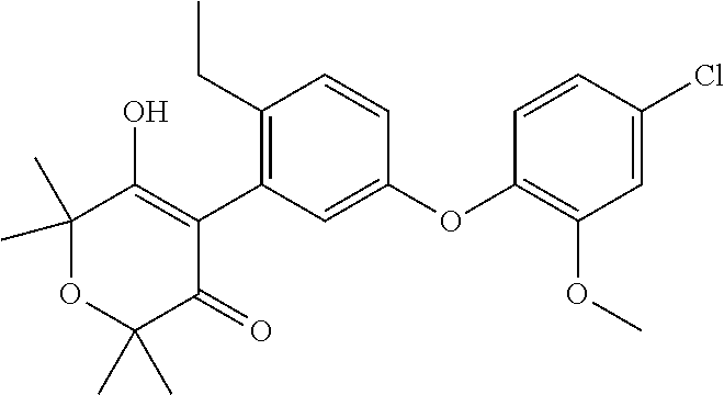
C1(C)(C)OC(C)(C)C(=O)C(C2=C(CC)C=CC(OC3=C(OC)C=C(Cl)C=C3)=C2)=C1O
